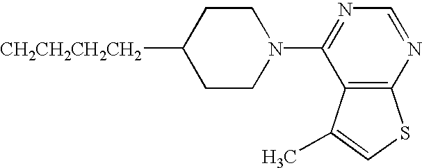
C1CN(C2=NC=NC3=C2C(C)=CS3)CCC1[CH2CH2CH2CH2]
